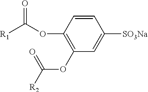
[R1]C(OC1=C(OC([R2])=O)C=C([SO3Na])C=C1)=O
